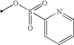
O(S(=O)(=O)C1=CC=CC=N1)C
